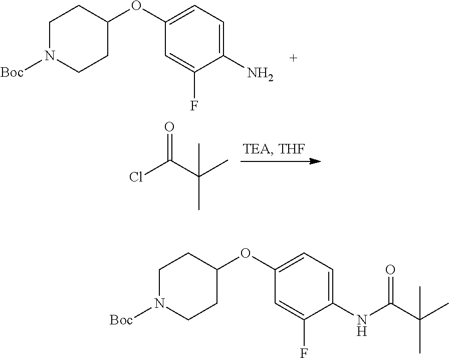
ClC(C(C)(C)C)=O.C1N([Boc])CCC(OC2=CC=C(N)C(F)=C2)C1.C1N([Boc])CCC(OC2=CC=C(NC(C(C)(C)C)=O)C(F)=C2)C1
